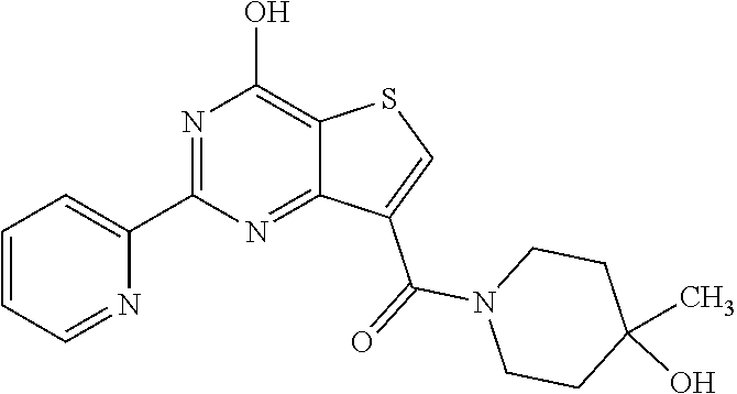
N1=C(C2=CC=CC=N2)N=C2C(=C1O)SC=C2C(=O)N1CCC(O)(C)CC1
